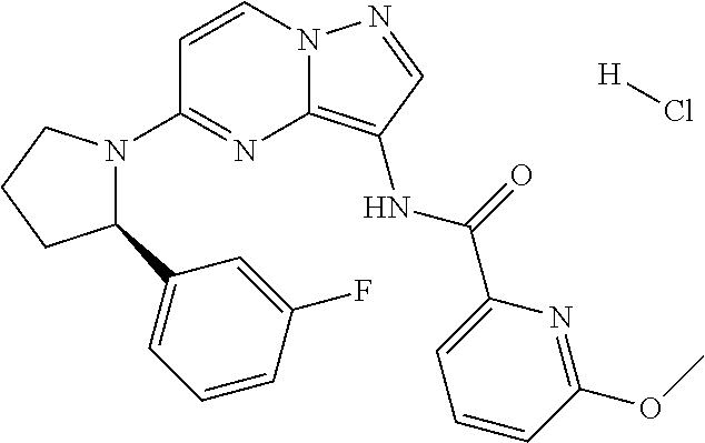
C1=CN2C(=C(NC(=O)C3=CC=CC(OC)=N3)C=N2)N=C1N1C(C2=CC=CC(F)=C2)CCC1.[H]Cl
